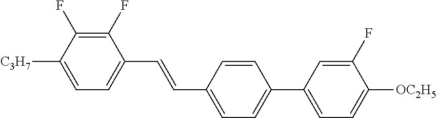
C1(F)=C(F)C([C3H7])=CC=C1C=CC1=CC=C(C2=CC=C([OC2H5])C(F)=C2)C=C1
